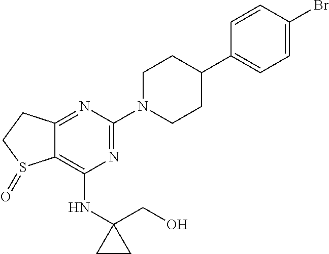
C12=NC(N3CCC(C4=CC=C(Br)C=C4)CC3)=NC(NC3(CO)CC3)=C1S(=O)CC2
